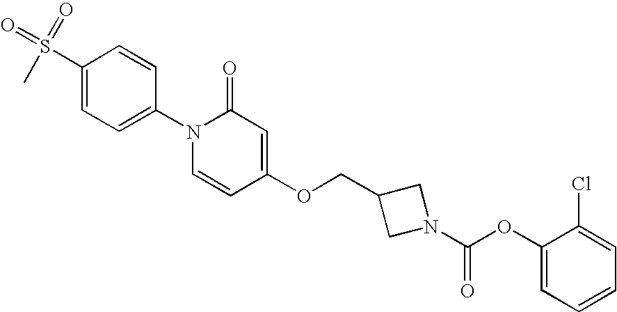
C1(S(=O)(=O)C)=CC=C(N2C=CC(OCC3CN(C(OC4=CC=CC=C4Cl)=O)C3)=CC2=O)C=C1
